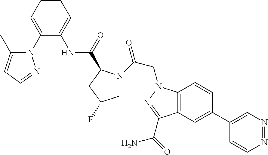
C1(C2=CC3=C(C=C2)N(CC(N2CC(F)CC2C(NC2=CC=CC=C2N2C(C)=CC=N2)=O)=O)N=C3C(=O)N)=CN=NC=C1
